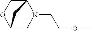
C12CN(CCOC)C(CO1)C2
